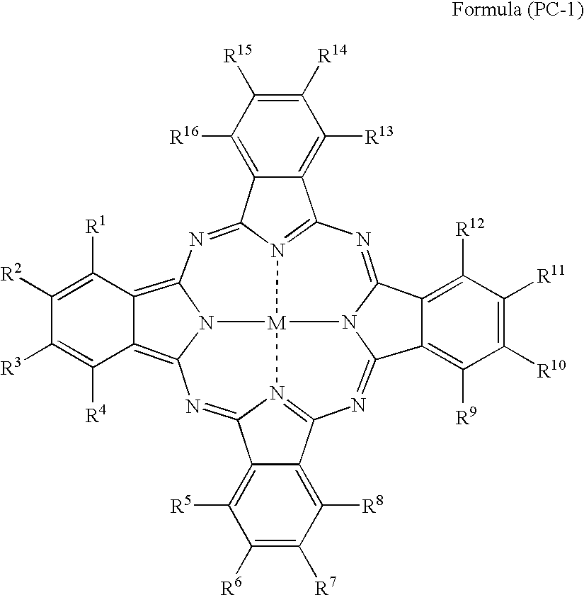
C12=NC3=C4C(=C5N=C6C7=C([R16])C([R15])=C([R14])C([R13])=C7C7=N6[M]6(N1=C(C1=C([R8])C([R7])=C([R6])C([R5])=C21)N=C1C2=C([R9])C([R10])=C([R11])C([R12])=C2C(=N7)N16)N53)C([R1])=C([R2])C([R3])=C4[R4]
